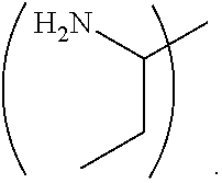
C(CC)(N)C
